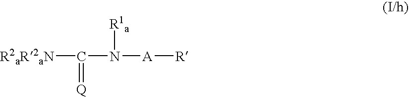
C(N([A][R])[R1a])(=[Q])[R2aR2aN]
